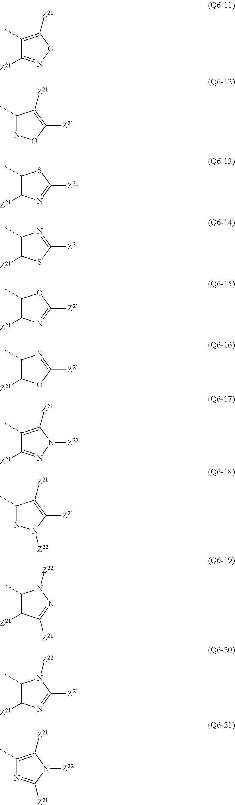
C1(C)=C([Z21])ON=C1[Z21].C1(C)=NOC([Z21])=C1[Z21].C1(C)=C([Z21])N=C([Z21])S1.C1(C)=C([Z21])SC([Z21])=N1.C1(C)=C([Z21])N=C([Z21])O1.C1(C)=C([Z21])OC([Z21])=N1.C1(C)=C([Z21])N([Z22])N=C1[Z21].C1(C)=NN([Z22])C([Z21])=C1[Z21].C1(C)=C([Z21])C([Z21])=NN1[Z22].C1(C)=C([Z21])N=C([Z21])N1[Z22].C1(C)=C([Z21])N([Z22])C([Z21])=N1
